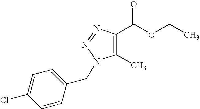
C1(C)=C(C(OCC)=O)N=NN1CC1=CC=C(Cl)C=C1
